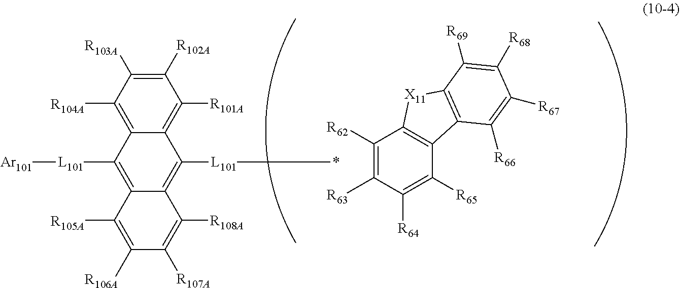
C1([R62])=C([R63])C([R64])=C([R65])C2=C1[X11]C1=C2C([R66])=C([R67])C([R68])=C1[R69].C1([R102A])=C([R103A])C([R104A])=C2C(=C1[R101A])C([L101]*)=C1C(=C2[L101][Ar101])C([R105A])=C([R106A])C([R107A])=C1[R108A]
